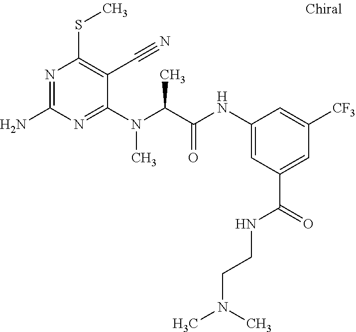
C1(N(C(C(NC2=CC(C(NCCN(C)C)=O)=CC([CF3])=C2)=O)C)C)=NC(N)=NC(SC)=C1C#N
